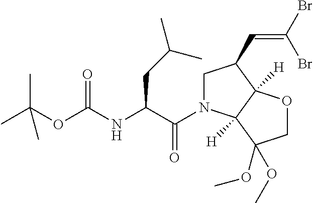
CC(C)(OC(=O)NC(CC(C)C)C(=O)N1CC(C=C(Br)Br)C2([H])C1([H])C(OC)(OC)CO2)C
